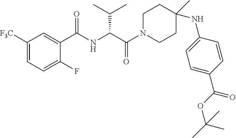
C1([F3C])=CC=C(F)C(C(NC(C(=O)N2CCC(C)(NC3=CC=C(C(=O)OC(C)(C)C)C=C3)CC2)C(C)C)=O)=C1
